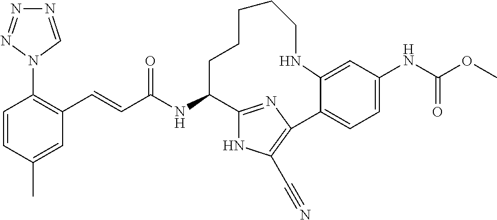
C1=CC(C)=CC(C=CC(NC2CCCCCNC3=CC(NC(OC)=O)=CC=C3C3=C(C#N)NC2=N3)=O)=C1N1C=NN=N1
